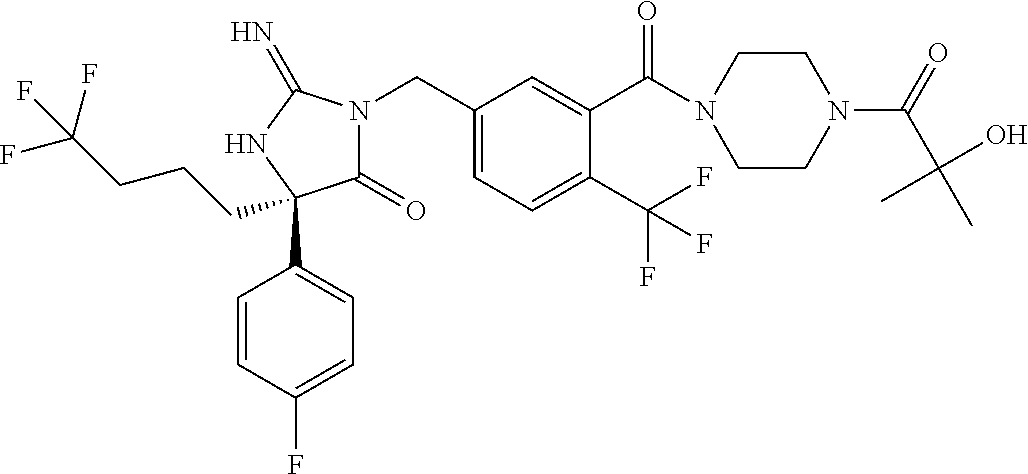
C1(=O)N(CC2=CC=C(C(F)(F)F)C(C(=O)N3CCN(C(=O)C(C)(O)C)CC3)=C2)C(=N)NC1(C1=CC=C(F)C=C1)CCCC(F)(F)F
